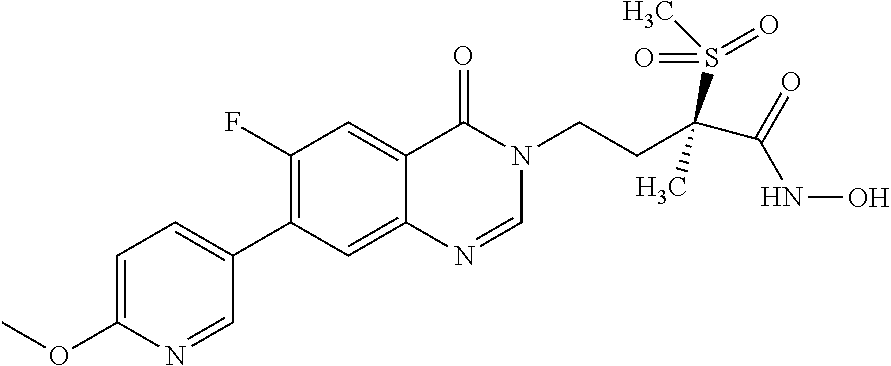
C1=C(OC)N=CC(C2=C(F)C=C3C(=C2)N=CN(CCC(C(=O)NO)(S(C)(=O)=O)C)C3=O)=C1
